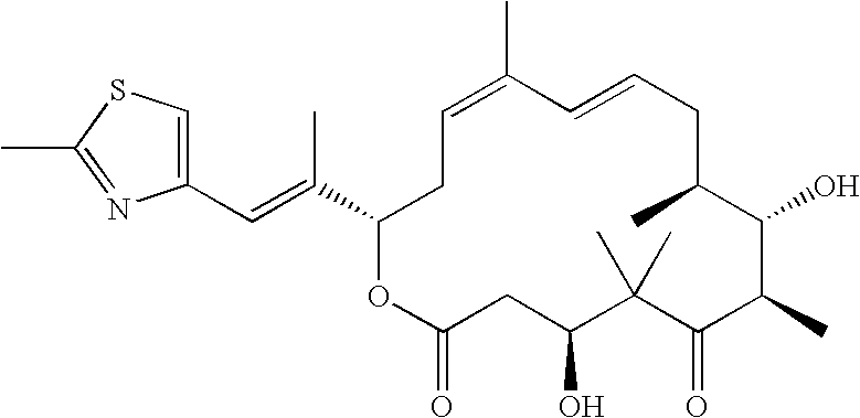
C1=C(C)C=CCC(C)C(O)C(C)C(=O)C(C)(C)C(O)CC(=O)OC(C(=CC2=CSC(C)=N2)C)C1
